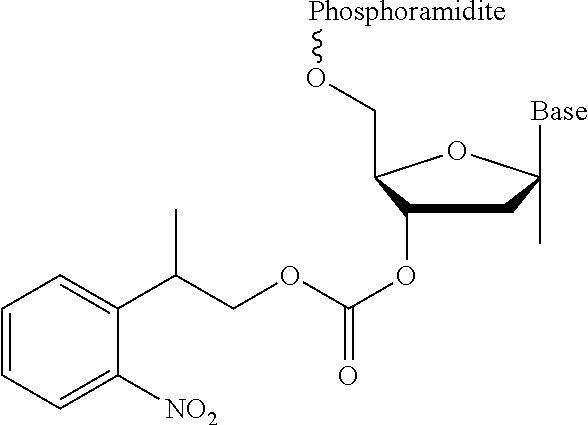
C1=CC=C([NO2])C(C(COC(OC2CC([Base])(C)OC2CO[Phosphoramidite])=O)C)=C1
